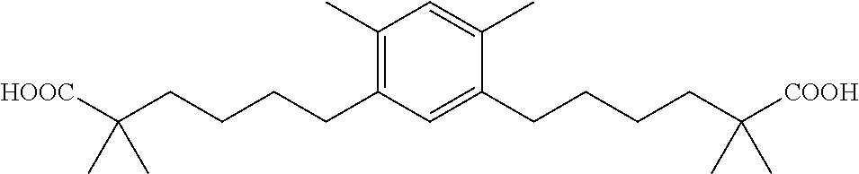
C1(C)=C(CCCCC([HOOC])(C)C)C=C(CCCCC([COOH])(C)C)C(C)=C1
